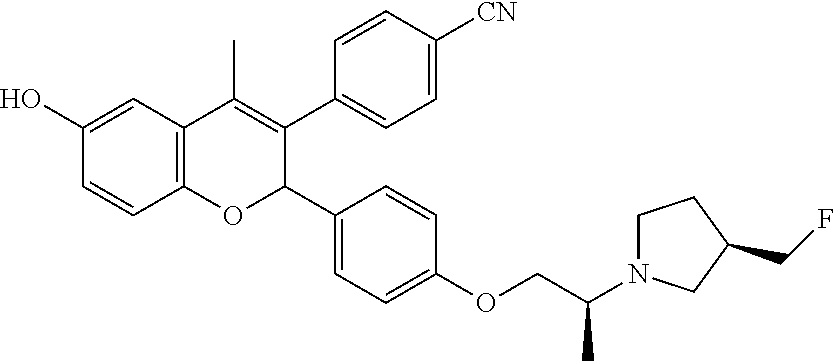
C12=C(C=C(O)C=C1)C(C)=C(C1=CC=C([CN])C=C1)C(C1=CC=C(OCC(N3CCC(CF)C3)C)C=C1)O2
